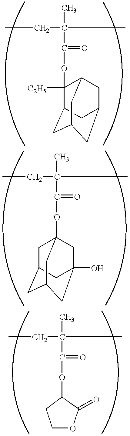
C(C(C)(C)C(=O)OC1([C2H5])C2CC3CC(CC1C3)C2)C.C(C(C)(C)C(=O)OC12CC3CC(CC(O)(C1)C3)C2)C.C(C(C)(C)C(=O)OC1C(=O)OCC1)C
